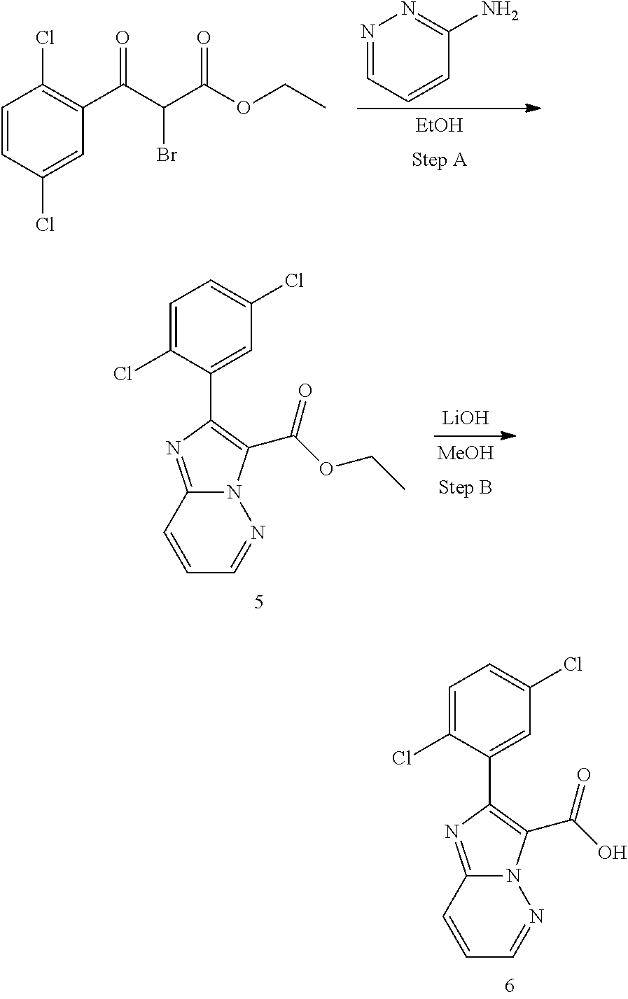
C1=CC(Cl)=CC(C(C(C(OCC)=O)Br)=O)=C1Cl.N1=CC=CC(N)=N1.[EtOH].[LiOH].[MeOH].C1=C(Cl)C(C2=C(C(OCC)=O)N3C(=N2)C=CC=N3)=CC(Cl)=C1.C1=C(Cl)C(C2=C(C(O)=O)N3C(=N2)C=CC=N3)=CC(Cl)=C1
